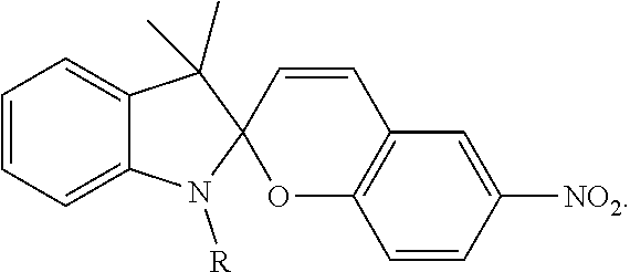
C1=CC=C2C(=C1)C(C)(C)C1(N2[R])OC2=C(C=C1)C=C([NO2])C=C2
